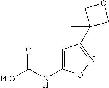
[PhO]C(NC1=CC(C2(C)COC2)=NO1)=O
